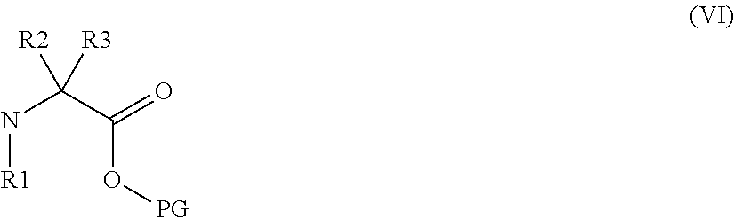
N(C(C(=O)O[PG])([R2])[R3])[R1]
